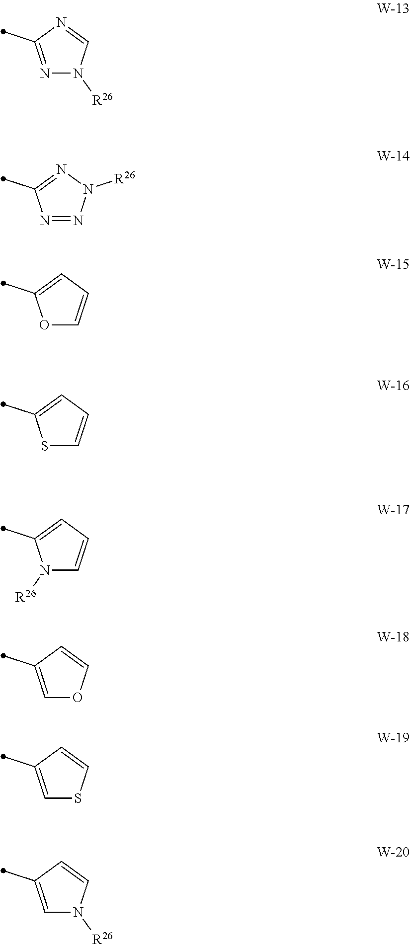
S1C=CC=C1C.N1([R26])C=CC=C1C.C1=C(C)C=CO1.C1=C(C)C=CS1.C1=C(C)C=CN1[R26].N1=C(C)N=CN1[R26].N1=NN([R26])N=C1C.O1C=CC=C1C
